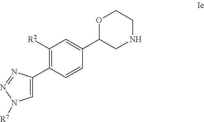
C1([R2])=C(C2=CN([R7])N=N2)C=CC(C2CNCCO2)=C1
